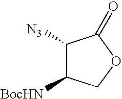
C1([N3])C([BocHN])COC1=O
